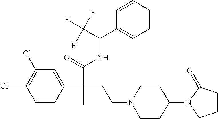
C1=CC(C(C(NC(C2=CC=CC=C2)C(F)(F)F)=O)(CCN2CCC(N3C(=O)CCC3)CC2)C)=CC(Cl)=C1Cl
